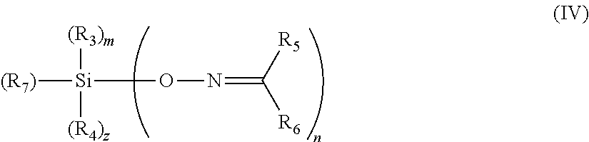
[(R7)][Si](ON=C([R6])[R5])([(R3)m])[(R4)z]
